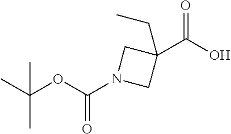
CC(OC(N1CC(C(O)=O)(CC)C1)=O)(C)C
